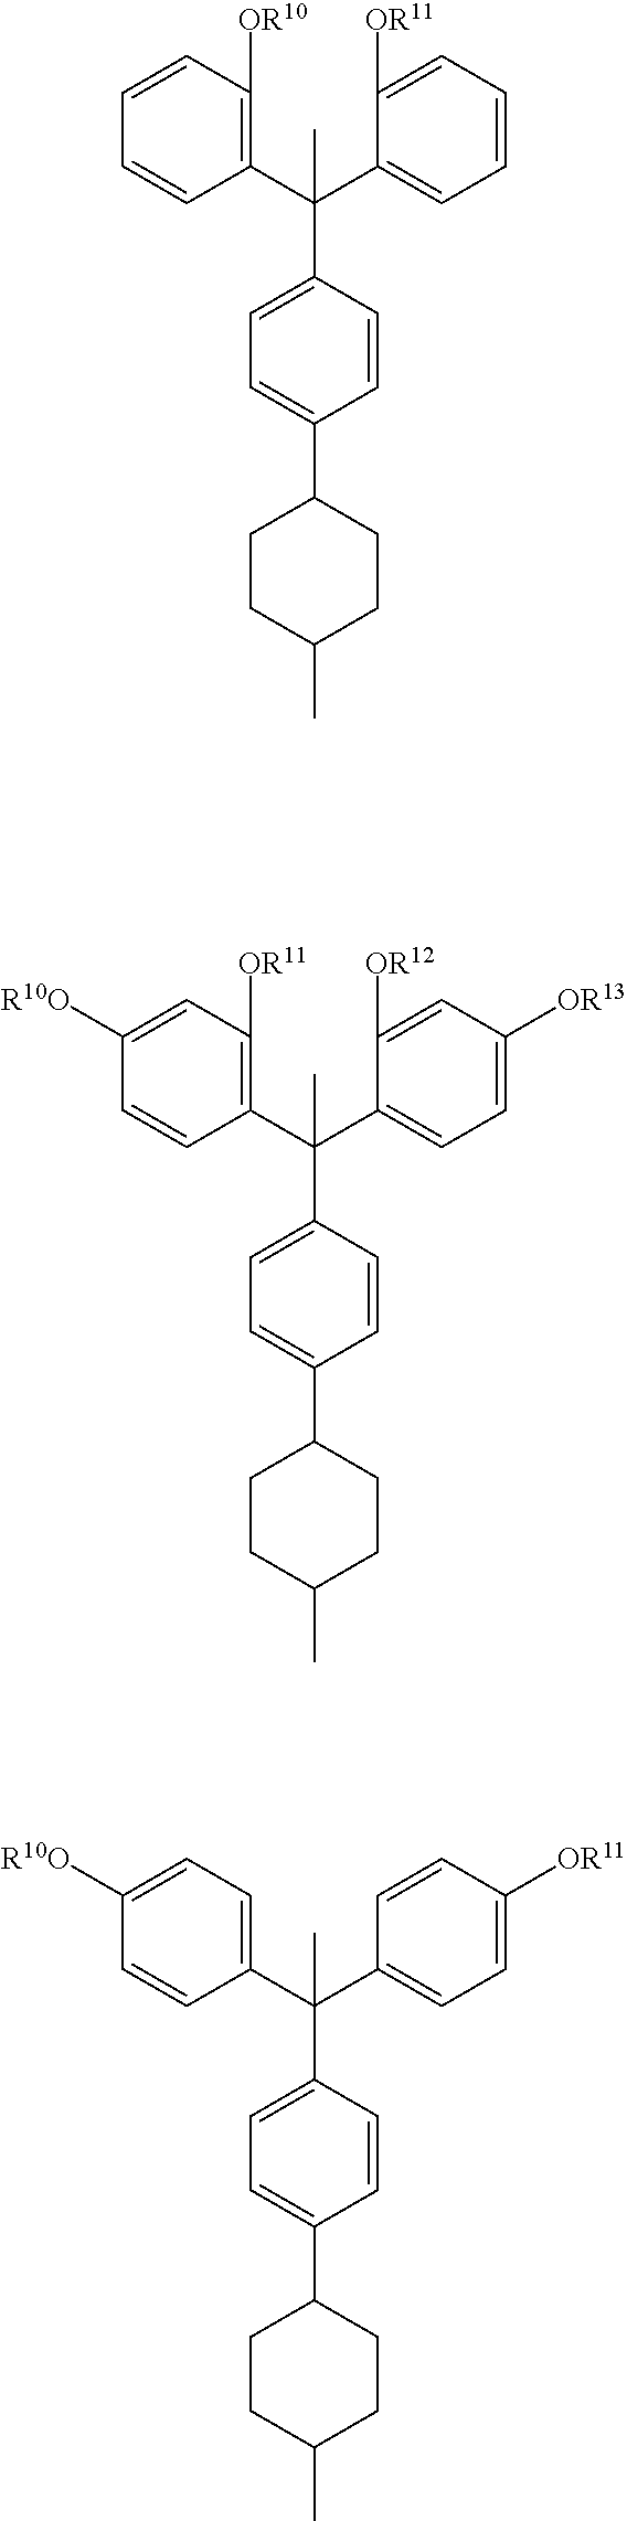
C1(C(C2=CC=C([OR11])C=C2)(C2=CC=C(C3CCC(C)CC3)C=C2)C)=CC=C([R10O])C=C1.C1(C(C2=CC=CC=C2[OR11])(C2=CC=C(C3CCC(C)CC3)C=C2)C)=C([OR10])C=CC=C1.C1(C(C2=CC=C([OR13])C=C2[OR12])(C2=CC=C(C3CCC(C)CC3)C=C2)C)=C([OR11])C=C([R10O])C=C1
